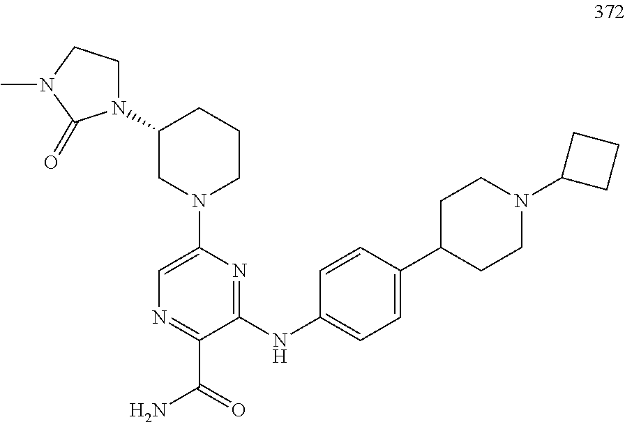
C1=C(N2CCCC(N3CCN(C)C3=O)C2)N=C(NC2=CC=C(C3CCN(C4CCC4)CC3)C=C2)C(C(=O)N)=N1
